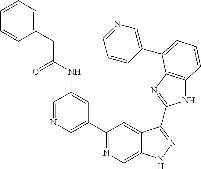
C1=NC=C(C2=NC=C3C(=C2)C(C2=NC4=C(N2)C=CC=C4C2=CN=CC=C2)=NN3)C=C1NC(CC1=CC=CC=C1)=O
